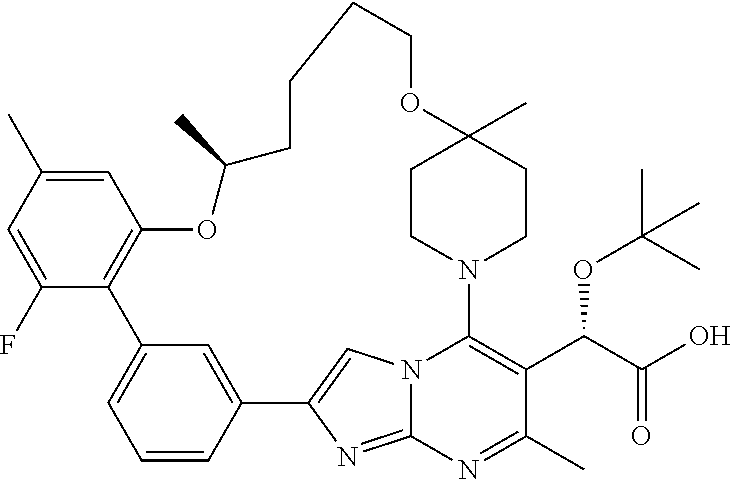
C1=C(C)C=C(F)C2=C1OC(C)CCCCOC1(C)CCN(C3=C(C(C(O)=O)OC(C)(C)C)C(C)=NC4=NC(=CN43)C3=CC2=CC=C3)CC1
